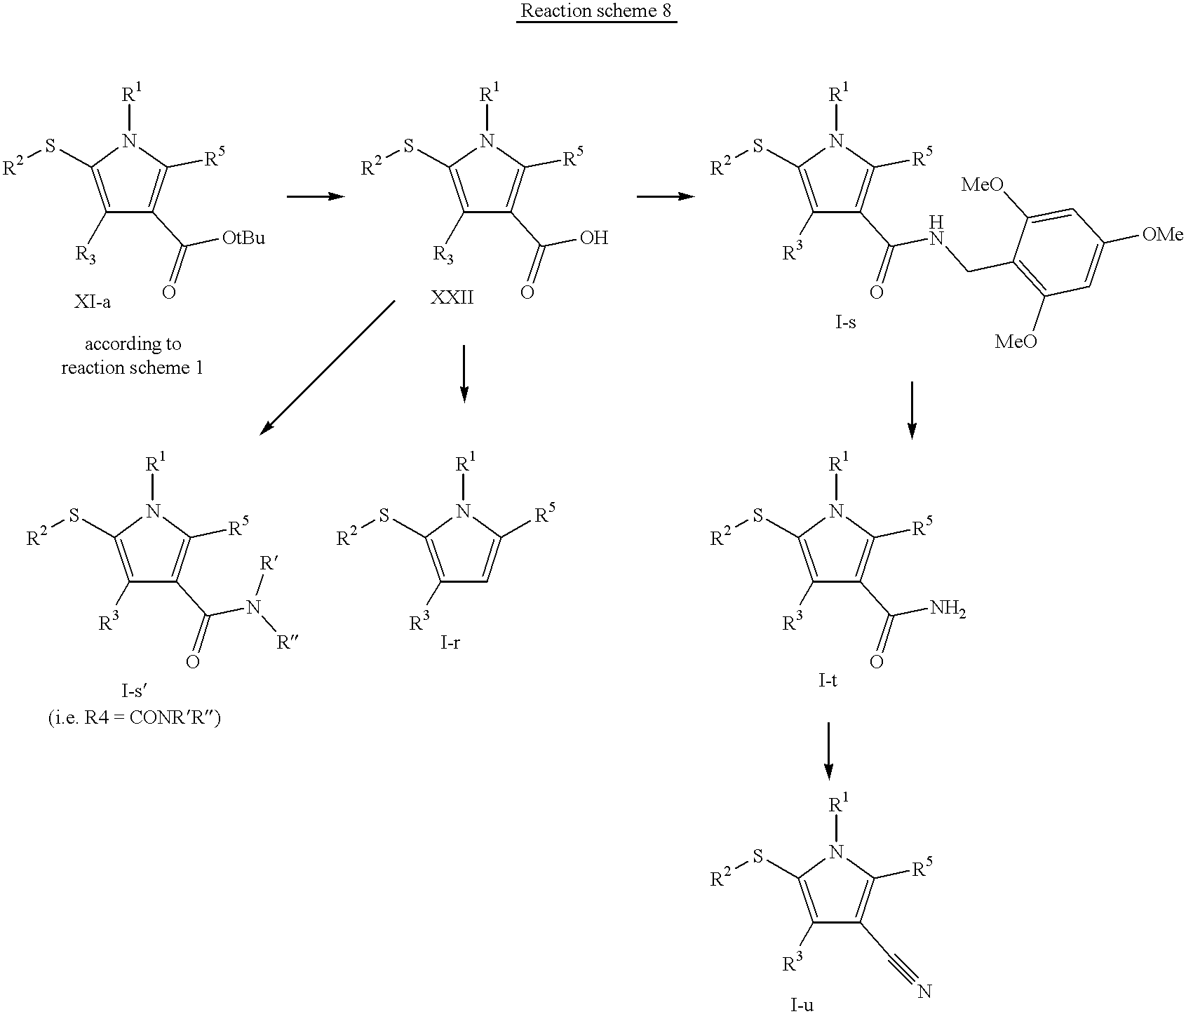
C1([R3])=C(S[R2])N([R1])C([R5])=C1C([OtBu])=O.C1([R3])=C(S[R2])N([R1])C([R5])=C1C(O)=O.C1([R3])=C(S[R2])N([R1])C([R5])=C1C(NCC1=C([MeO])C=C([OMe])C=C1[MeO])=O.C1([R3])=C(S[R2])N([R1])C([R5])=C1C(N)=O.C1([R3])=C(S[R2])N([R1])C([R5])=C1.C1([R3])=C(S[R2])N([R1])C([R5])=C1C(N([R])[R])=O.C1([R3])=C(S[R2])N([R1])C([R5])=C1C#N
